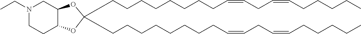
C12C(OC(CCCCCCCCC=CCC=CCCCCC)(CCCCCCCCC=CCC=CCCCCC)O1)CN(CC)CC2
